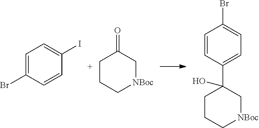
C1=C(Br)C=CC(I)=C1.C1CC[NBoc]CC1=O.C1=CC(C2(O)CCC[NBoc]C2)=CC=C1Br
